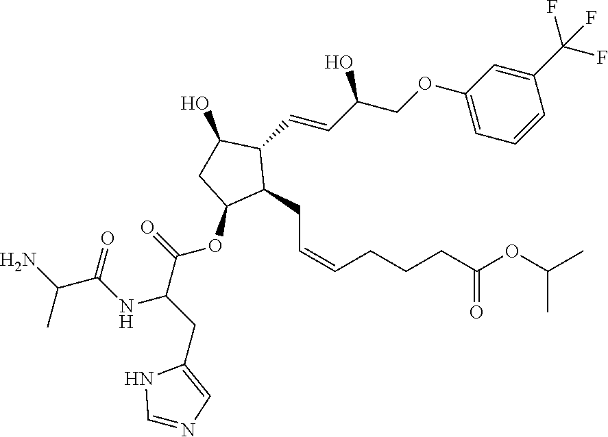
C(=CCCCC(OC(C)C)=O)CC1C(C=CC(COC2=CC=CC(C(F)(F)F)=C2)O)C(O)CC1OC(C(NC(C(N)C)=O)CC1=CN=CN1)=O
